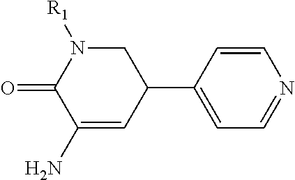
C1=CC(C2C=C(N)C(=O)N([R1])C2)=CC=N1
